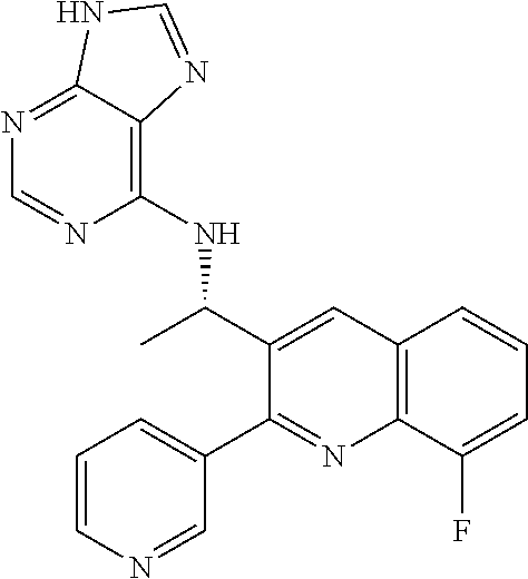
C12=C(C(F)=CC=C1)N=C(C1=CC=CN=C1)C(C(C)NC1=C3C(=NC=N1)NC=N3)=C2
